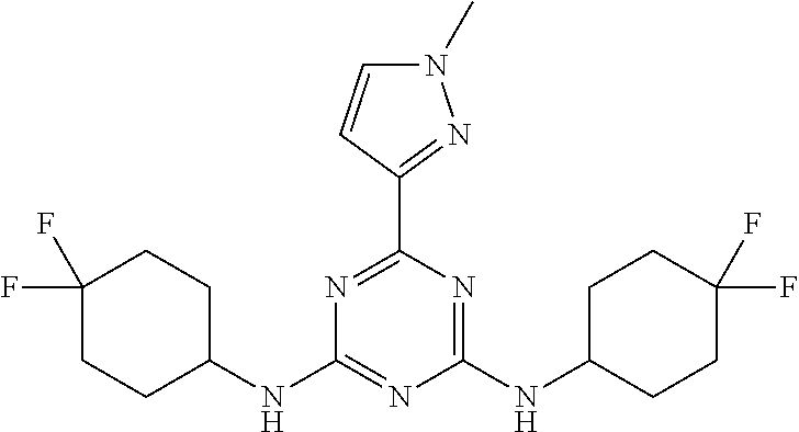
N1(C)C=CC(C2=NC(NC3CCC(F)(F)CC3)=NC(NC3CCC(F)(F)CC3)=N2)=N1
